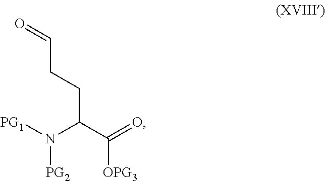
N([PG2])(C(C([OPG3])=O)CCC=O)[PG1]
